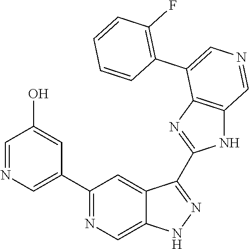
C1(C2=CN=CC(O)=C2)=NC=C2C(=C1)C(C1=NC3=C(N1)C=NC=C3C1=C(F)C=CC=C1)=NN2
